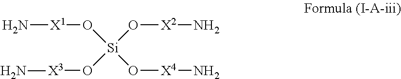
N[X1]O[Si](O[X4]N)(O[X2]N)O[X3]N
